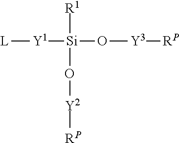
[L][Y1][Si](O[Y3][RP])([R1])O[Y2][RP]
